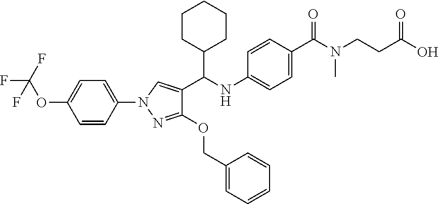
C1(C(NC2=CC=C(C(N(CCC(O)=O)C)=O)C=C2)C2=CN(C3=CC=C(OC(F)(F)F)C=C3)N=C2OCC2=CC=CC=C2)CCCCC1
